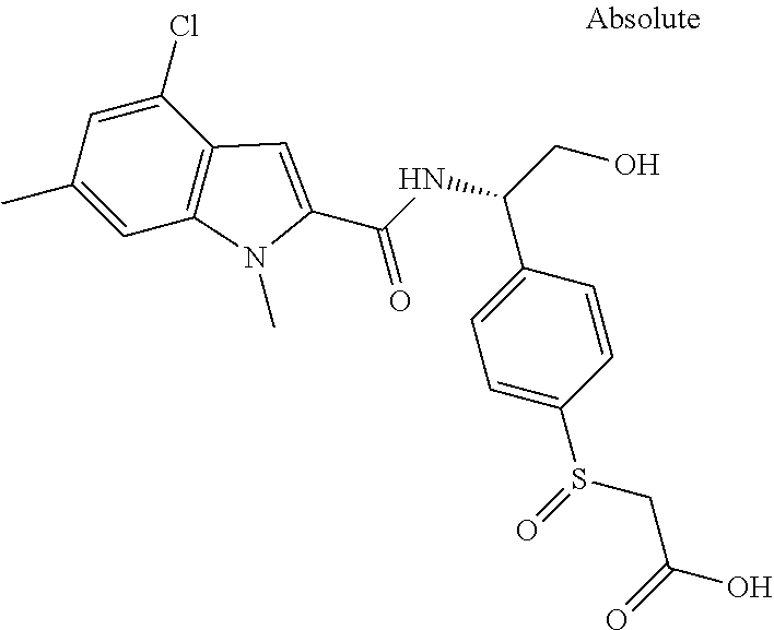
C1=C(C)C=C(Cl)C2=C1N(C)C(C(NC(CO)C1=CC=C(S(=O)CC(O)=O)C=C1)=O)=C2
